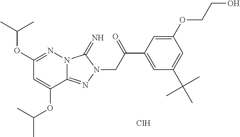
C1(OC(C)C)=NN2C(=NN(CC(C3=CC(C(C)(C)C)=CC(OCCO)=C3)=O)C2=N)C(OC(C)C)=C1.Cl
